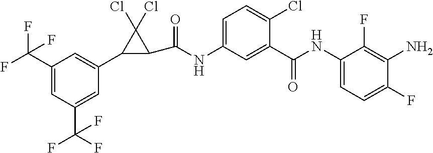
NC1=C(F)C(NC(=O)C2=CC(NC(=O)C3C(Cl)(Cl)C3C3=CC(C(F)(F)F)=CC(C(F)(F)F)=C3)=CC=C2Cl)=CC=C1F
